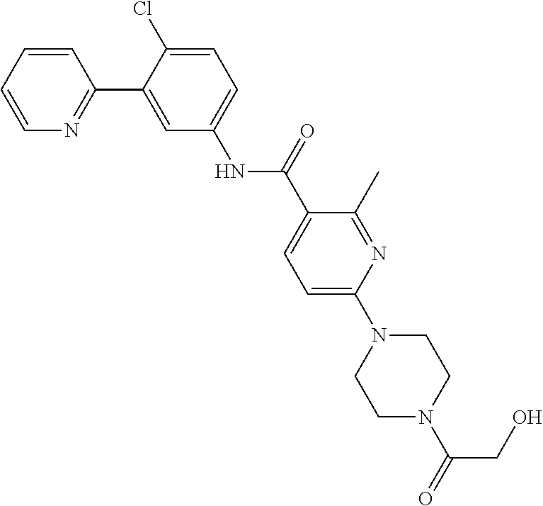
C1=CC=CN=C1C1=CC(NC(C2=CC=C(N3CCN(C(=O)CO)CC3)N=C2C)=O)=CC=C1Cl
